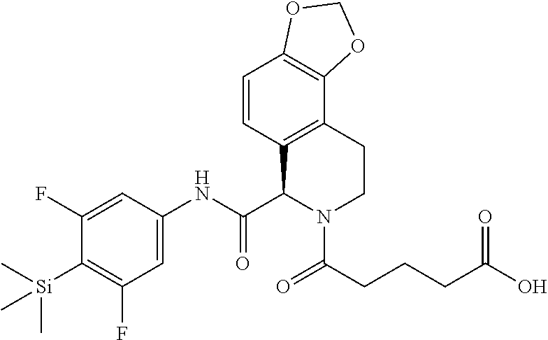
C1=CC2=C(C3=C1OCO3)CCN(C(CCCC(O)=O)=O)C2C(NC1=CC(F)=C([Si](C)(C)C)C(F)=C1)=O
